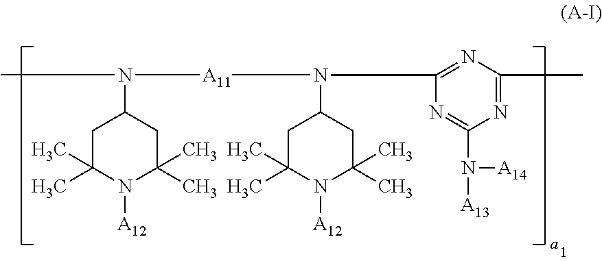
CN([A11]N(C1CC(C)(C)N([A12])C(C)(C)C1)C1=NC(C)=NC(N([A13])[A14])=N1)C1CC(C)(C)N([A12])C(C)(C)C1
